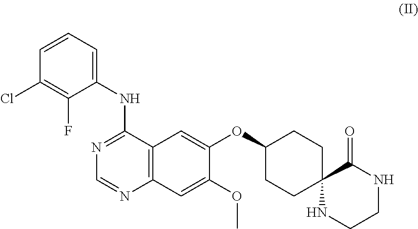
C1(NC2=NC=NC3=C2C=C(OC2CCC4(CC2)NCCNC4=O)C(OC)=C3)=CC=CC(Cl)=C1F
